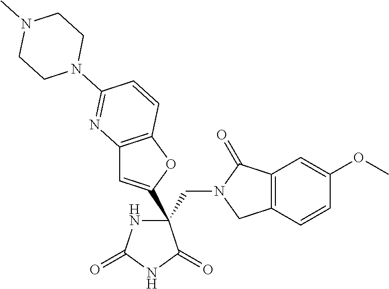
C(C1(C2=CC3=C(O2)C=CC(N2CCN(C)CC2)=N3)NC(=O)NC1=O)N1CC2=C(C1=O)C=C(OC)C=C2
